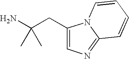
C1(CC(N)(C)C)=CN=C2N1C=CC=C2
